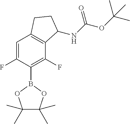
C1=C(F)C(B2OC(C)(C)C(C)(C)O2)=C(F)C2=C1CCC2NC(OC(C)(C)C)=O
